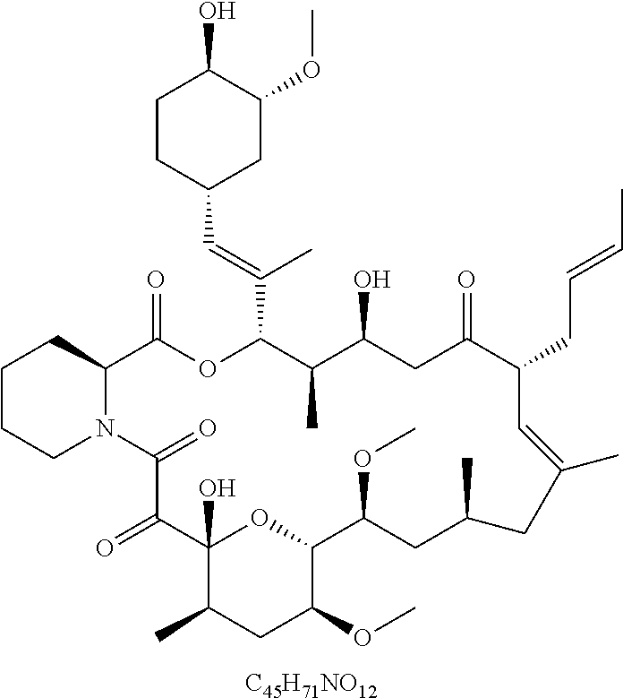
[C45H71NO12].C1CCN2C(C1)C(=O)OC(C(=CC1CC(OC)C(O)CC1)C)C(C)C(O)CC(=O)C(CC=CC)C=C(C)CC(C)CC(OC)C1OC(O)(C(=O)C2=O)C(C)CC1OC
